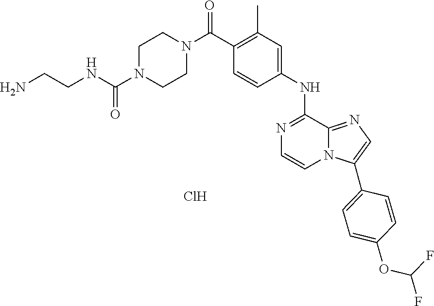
C1=CC(NC2=NC=CN3C2=NC=C3C2=CC=C(OC(F)F)C=C2)=CC(C)=C1C(N1CCN(C(NCCN)=O)CC1)=O.Cl
